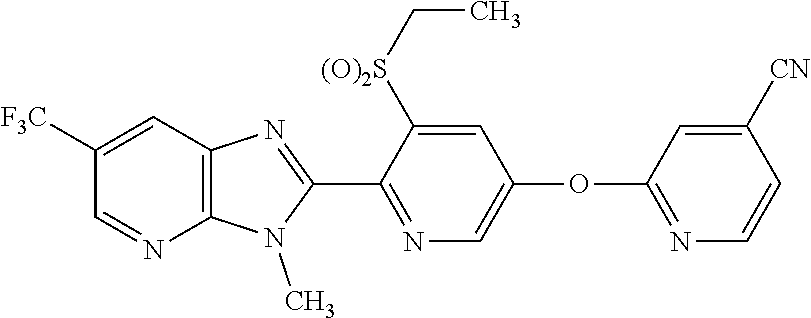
C1(C2=NC=C(OC3=NC=CC([CN])=C3)C=C2[(O)2S]CC)=NC2=C(N1C)N=CC([F3C])=C2
